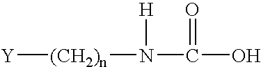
[Y][(CH2)n]N(C(O)=O)[H]
